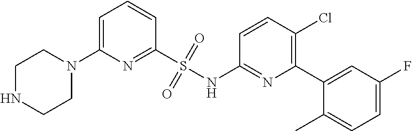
S(NC1=NC(C2=CC(F)=CC=C2C)=C(Cl)C=C1)(C1=NC(N2CCNCC2)=CC=C1)(=O)=O
